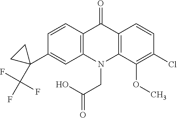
C12=C(N(CC(=O)O)C3=C(C1=O)C=CC(Cl)=C3OC)C=C(C1(C(F)(F)F)CC1)C=C2
